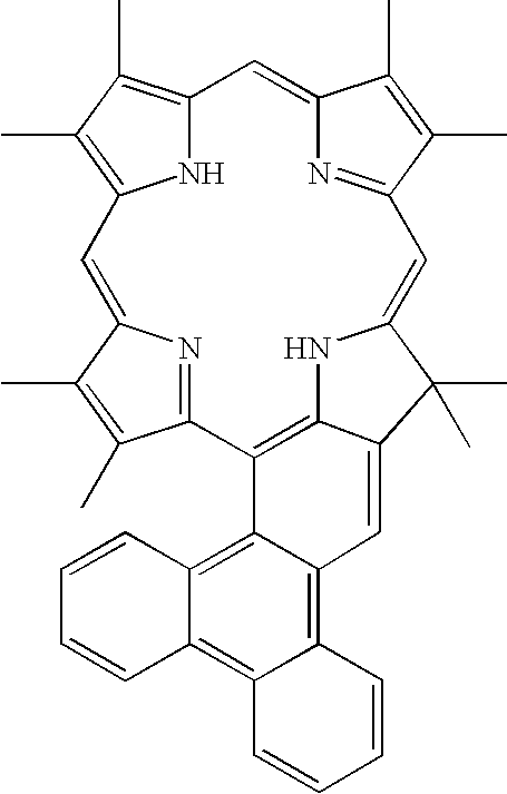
C12=C(C)C(C)=C(N1)C=C1N=C(C(C)=C1C)C1=C3NC(=CC4=NC(=C2)C(C)=C4C)C(C)(C)C3=CC2=C3C(=C4C(=C21)C=CC=C4)C=CC=C3
